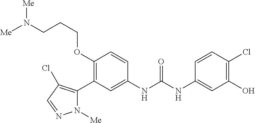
C1(OCCCN([Me])[Me])=C(C2=C(Cl)C=NN2[Me])C=C(NC(NC2=CC(O)=C(Cl)C=C2)=O)C=C1
